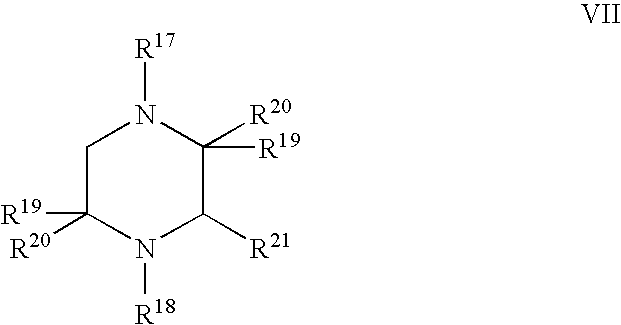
C1C([R20])([R19])N([R18])C([R21])C([R20])([R19])N1[R17]
